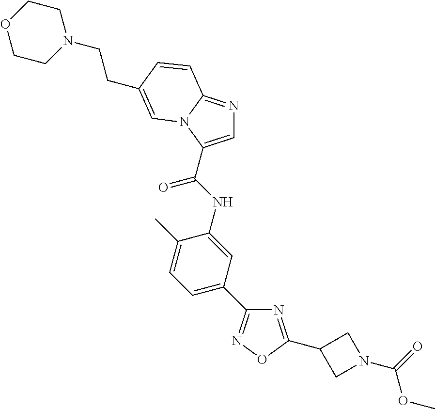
N1=C(C2CN(C(OC)=O)C2)ON=C1C1=CC=C(C)C(NC(=O)C2=CN=C3N2C=C(CCN2CCOCC2)C=C3)=C1
